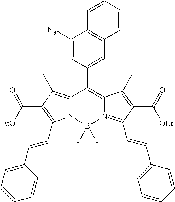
C12=C(C)C(C(=O)[EtO])=C(C=CC3=CC=CC=C3)N1B(F)(F)N1=C(C=CC3=CC=CC=C3)C(C(=O)[OEt])=C(C)C1=C2C1=CC2=C(C([N3])=C1)C=CC=C2
